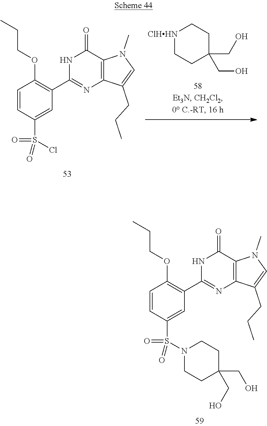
C1=CC(S(Cl)(=O)=O)=CC(C2=NC3=C(C(=O)N2)N(C)C=C3CCC)=C1OCCC.[ClHHN]1CCC(CO)(CO)CC1.C1=CC(S(N2CCC(CO)(CO)CC2)(=O)=O)=CC(C2=NC3=C(C(=O)N2)N(C)C=C3CCC)=C1OCCC
